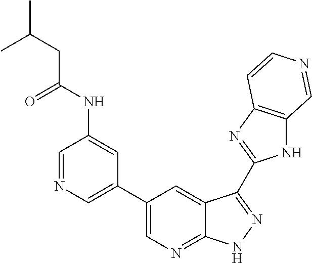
C1=NC=C(C2=CN=C3C(=C2)C(C2=NC4=C(N2)C=NC=C4)=NN3)C=C1NC(CC(C)C)=O
